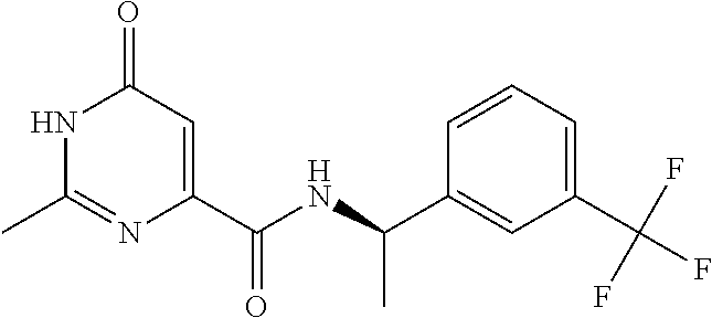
C1(=O)C=C(C(NC(C2=CC(C(F)(F)F)=CC=C2)C)=O)N=C(C)N1
